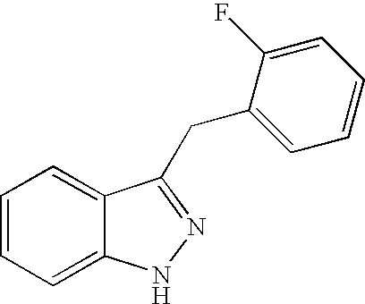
C1=CC=C2C(=C1)C(CC1=CC=CC=C1F)=NN2
